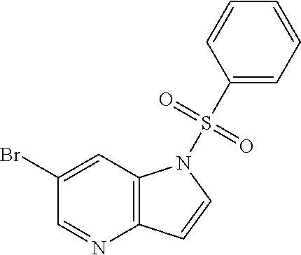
C12=C(C=C(Br)C=N1)N(S(C1=CC=CC=C1)(=O)=O)C=C2
